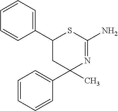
C1=CC=CC=C1C1(C)N=C(N)SC(C2=CC=CC=C2)C1
